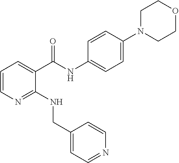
C1=CN=C(NCC2=CC=NC=C2)C(C(NC2=CC=C(N3CCOCC3)C=C2)=O)=C1
